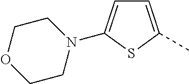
C1=C(N2CCOCC2)SC(C)=C1
